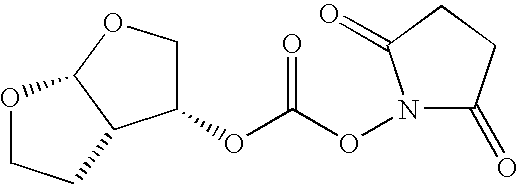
O1CCC2C1OCC2OC(ON1C(=O)CCC1=O)=O
